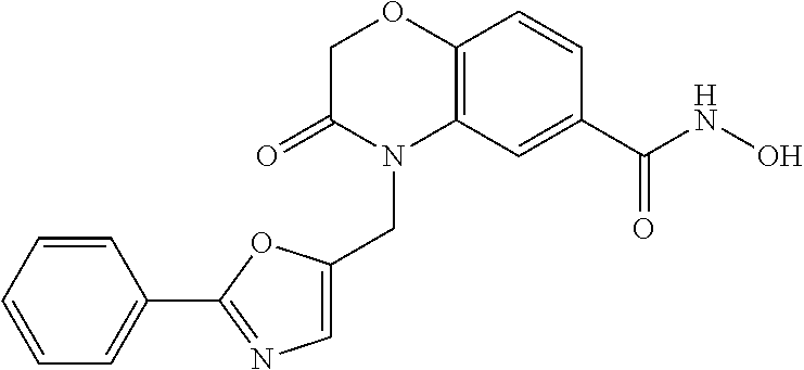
C1C(=O)N(CC2=CN=C(C3=CC=CC=C3)O2)C2=C(O1)C=CC(C(NO)=O)=C2
